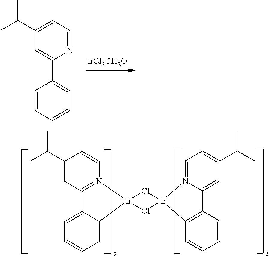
C1(C(C)C)=CC=NC(C2=CC=CC=C2)=C1.C1(C(C)C)=CC2=N(C=C1)[Ir]1(C3=CC=CC=C23)Cl[Ir]2(Cl1)N1=CC=C(C(C)C)C=C1C1=C2C=CC=C1
